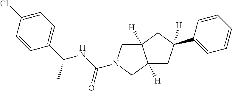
C12([H])CN(C(NC(C3=CC=C(Cl)C=C3)C)=O)CC1([H])CC(C1=CC=CC=C1)([H])C2
